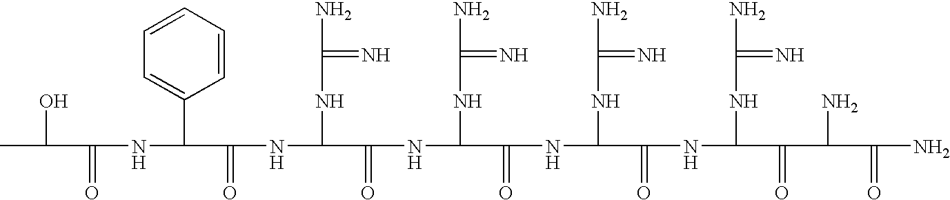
C(O)(C(=O)NC(C(=O)NC(NC(N)=N)C(=O)NC(NC(N)=N)C(=O)NC(NC(N)=N)C(=O)NC(NC(N)=N)C(=O)C(N)C(=O)N)C1=CC=CC=C1)C
